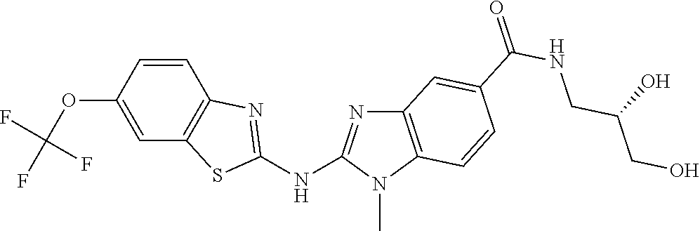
C1(OC(F)(F)F)=CC2=C(C=C1)N=C(NC1=NC3=C(N1C)C=CC(C(NCC(CO)O)=O)=C3)S2
